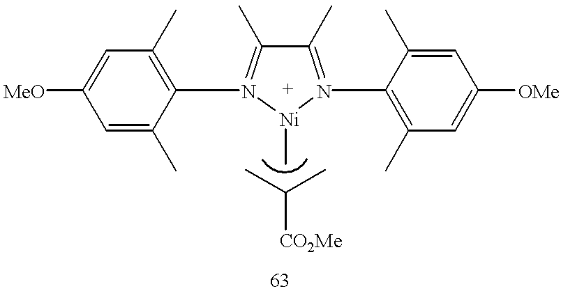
C1(C)=N(C2=C(C)C=C([OMe])C=C2C)[Ni](C)N(C2=C(C)C=C([MeO])C=C2C)=C1C.CC(C)[CO2Me]
